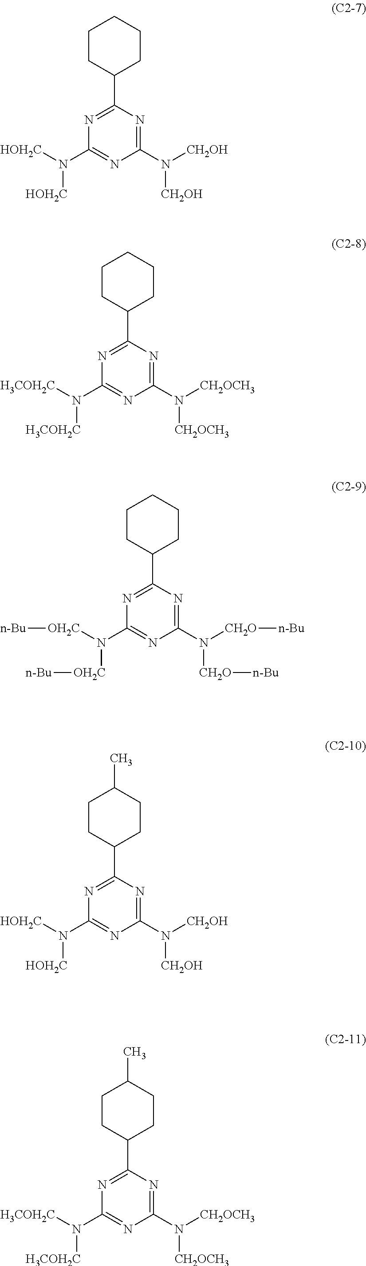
C1(C2CCCCC2)=NC(N([HOH2C])[HOH2C])=NC(N([CH2OH])[CH2OH])=N1.C1(C2CCCCC2)=NC(N([H3COH2C])[H3COH2C])=NC(N([CH2OCH3])[CH2OCH3])=N1.C1(C2CCCCC2)=NC(N([OH2C][n-Bu])[OH2C][n-Bu])=NC(N([CH2O][n-Bu])[CH2O][n-Bu])=N1.C1(C2CCC(C)CC2)=NC(N([HOH2C])[HOH2C])=NC(N([CH2OH])[CH2OH])=N1.C1(C2CCC(C)CC2)=NC(N([H3COH2C])[H3COH2C])=NC(N([CH2OCH3])[CH2OCH3])=N1
